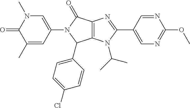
C12=C(N(C(C)C)C(C3=CN=C(OC)N=C3)=N1)C(C1=CC=C(Cl)C=C1)N(C1=CN(C)C(=O)C(C)=C1)C2=O
